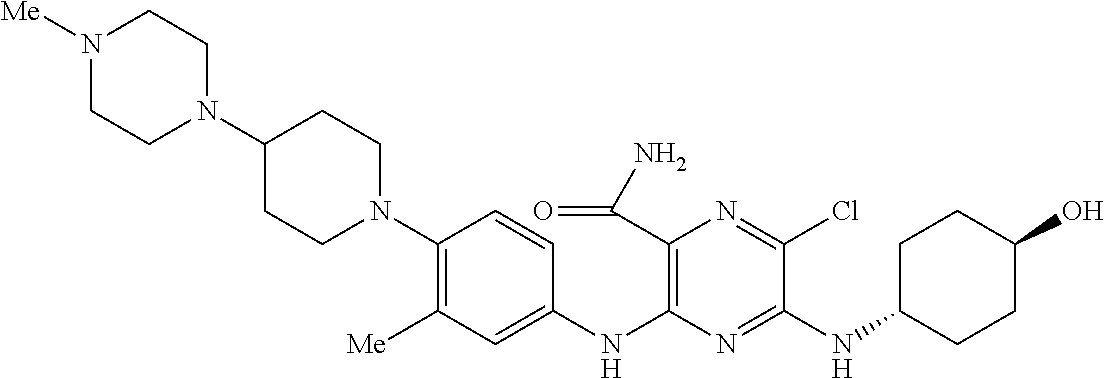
C1(N2CCC(N3CCN([Me])CC3)CC2)=C([Me])C=C(NC2=C(C(=O)N)N=C(Cl)C(NC3CCC(O)CC3)=N2)C=C1
